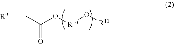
CC(O[R10]O[R11])=O
